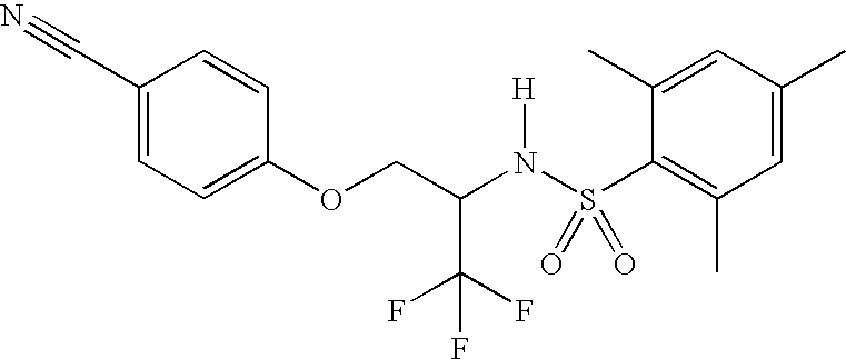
C1(C#N)=CC=C(OCC(N(S(C2=C(C)C=C(C)C=C2C)(=O)=O)[H])C(F)(F)F)C=C1
